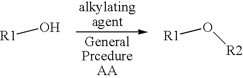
[R1]O.[R1]O[R2]
